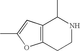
C12=C(CCNC1C)OC(C)=C2
